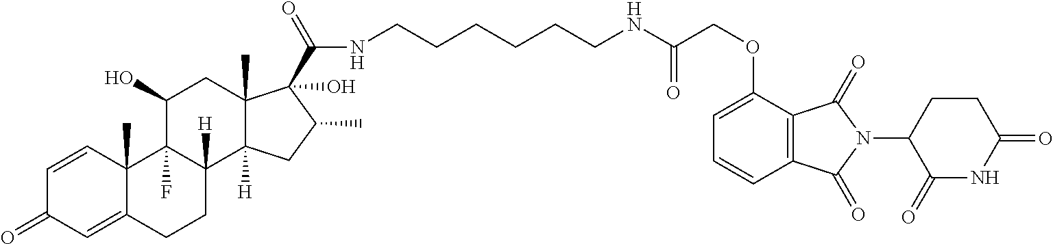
N(C(COC1=CC=CC2=C1C(=O)N(C1CCC(=O)NC1=O)C2=O)=O)CCCCCCNC(C1(O)C2(C)C([H])(C3([H])C(F)(C(O)C2)C2(C)C(=CC(=O)C=C2)CC3)CC1C)=O
